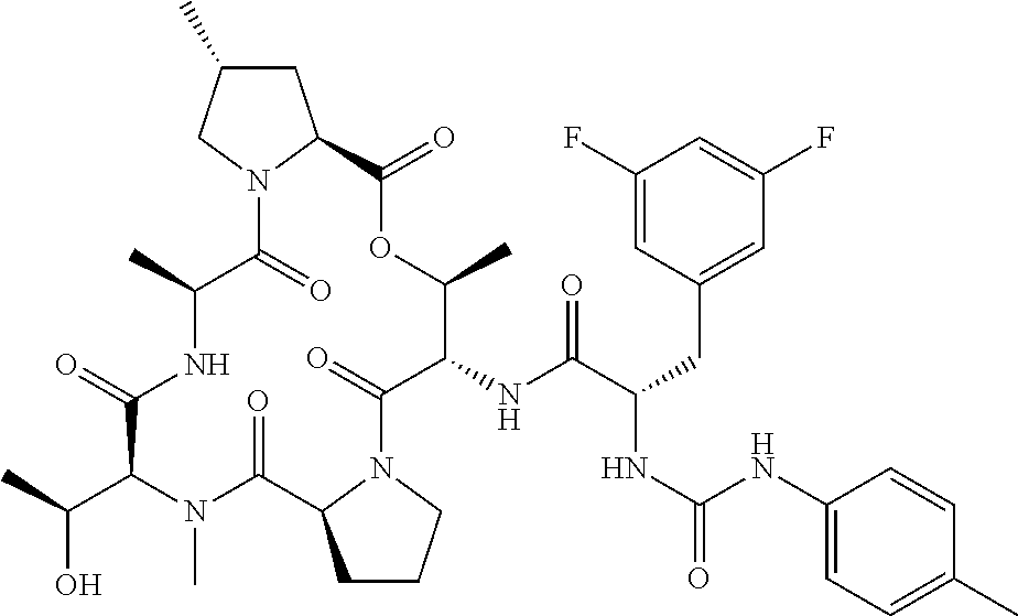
O=C1C(C(O)C)N(C)C(=O)C2CCCN2C(=O)C(NC(C(CC2=CC(F)=CC(F)=C2)NC(=O)NC2=CC=C(C)C=C2)=O)C(C)OC(=O)C2CC(C)CN2C(=O)C(C)N1
